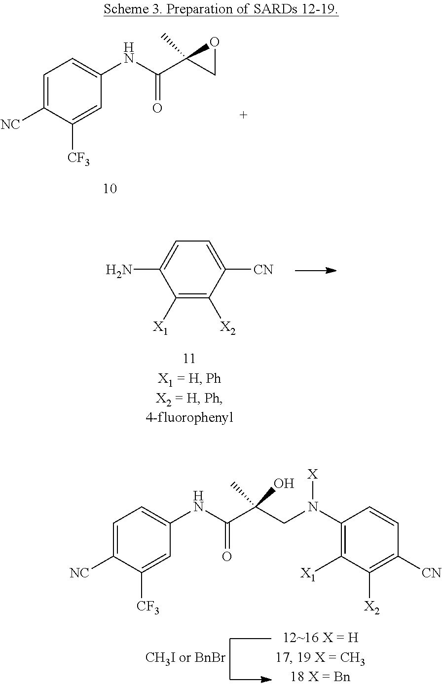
C1=C([NC])C([CF3])=CC(NC(C2(C)CO2)=O)=C1.C1=C([NC])C([CF3])=CC(NC(C(O)(C)CN(C2=C([X1])C([X2])=C([CN])C=C2)[X])=O)=C1.C1([X1])=C([X2])C([CN])=CC=C1N
